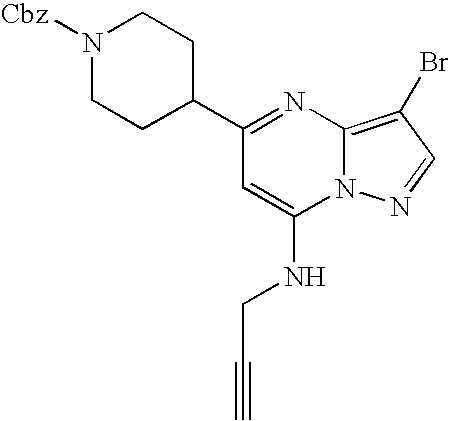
C1(C2CCN([Cbz])CC2)=NC2=C(Br)C=NN2C(NCC#C)=C1
